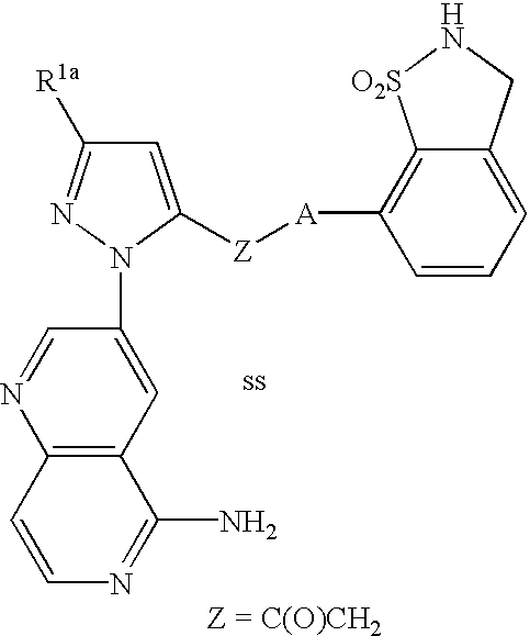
C1=C([Z][A]C2=C3C(=CC=C2)CN[O2S]3)N(C2=CC3=C(N=C2)C=CN=C3N)N=C1[R1a]
